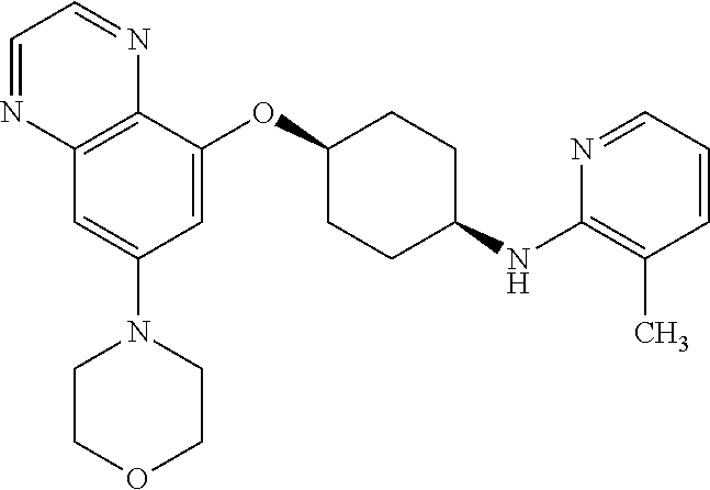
C12=C(C(OC3CCC(NC4=C(C)C=CC=N4)CC3)=CC(N3CCOCC3)=C1)N=CC=N2
